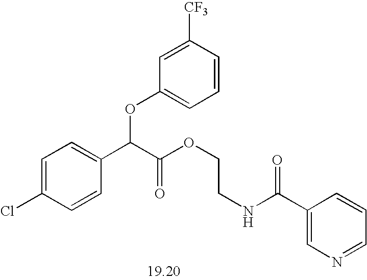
C1=C(Cl)C=CC(C(C(OCCNC(C2=CN=CC=C2)=O)=O)OC2=CC=CC([CF3])=C2)=C1
